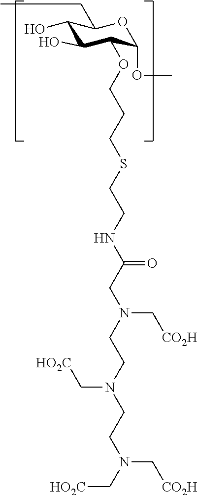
CCC1C(O)C(O)C(OCCCSCCNC(CN(C[CO2H])CCN(C[HO2C])CCN(C[CO2H])C[HO2C])=O)C(OC)O1
